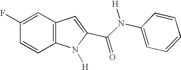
C1=C(F)C=CC2=C1C=C(C(N(C1=CC=CC=C1)[H])=O)N2[H]
